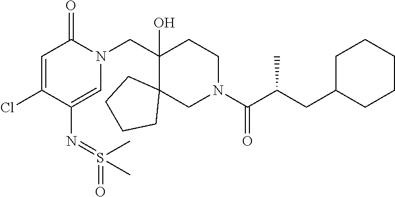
C(C1(O)C2(CN(C(C(CC3CCCCC3)C)=O)CC1)CCCC2)N1C(=O)C=C(Cl)C(N=S(=O)(C)C)=C1
